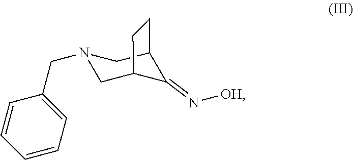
N1(CC2=CC=CC=C2)CC2C(=N[OH])C(C1)CC2
